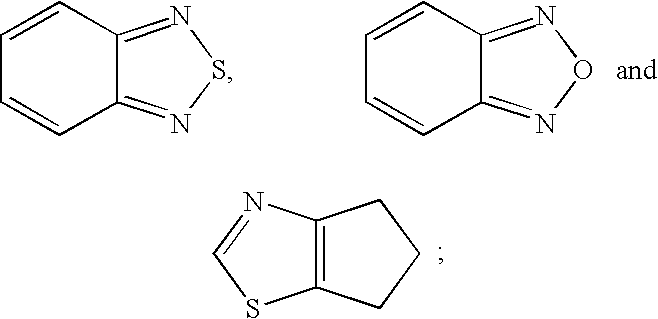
C12=NSN=C1C=CC=C2.C12=NON=C1C=CC=C2.C12=C(N=CS1)CCC2
